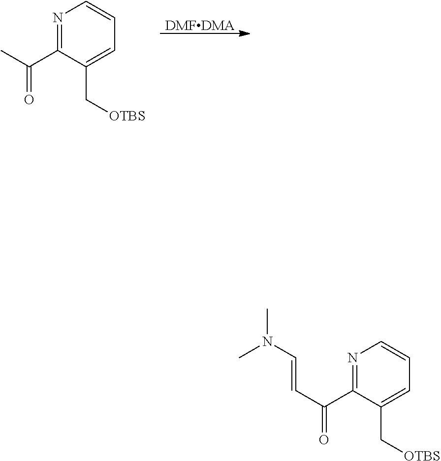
[DMFDMA].N1=C(C(C)=O)C(C[OTBS])=CC=C1.N1=C(C(C=CN(C)C)=O)C(C[OTBS])=CC=C1
